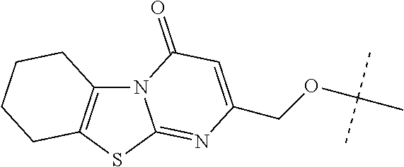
N12C3=C(SC1=NC(COC(C)(C)C)=CC2=O)CCCC3
